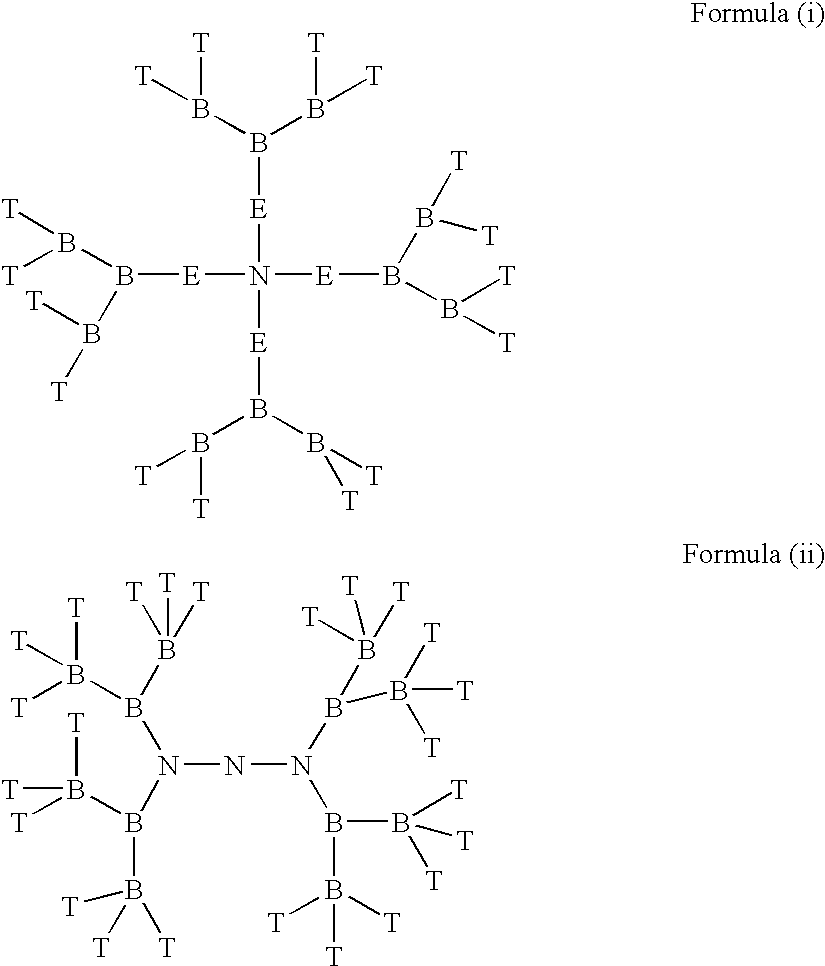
B(B(B([T])[T])[E]N([E]B(B([T])[T])B([T])[T])([E]B(B([T])[T])B([T])[T])[E]B(B([T])[T])B([T])[T])([T])[T].N(NN(B(B([T])([T])[T])B([T])([T])[T])B(B([T])([T])[T])B([T])([T])[T])(B(B([T])([T])[T])B([T])([T])[T])B(B([T])([T])[T])B([T])([T])[T]
